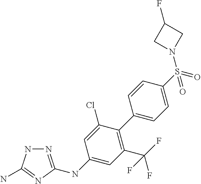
N1=C(NC2=CC(C(F)(F)F)=C(C3=CC=C(S(=O)(N4CC(F)C4)=O)C=C3)C(Cl)=C2)N=C(N)N1
